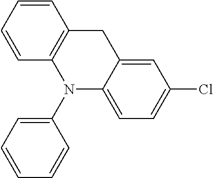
C1=CC=CC2=C1CC1=CC(Cl)=CC=C1N2C1=CC=CC=C1
